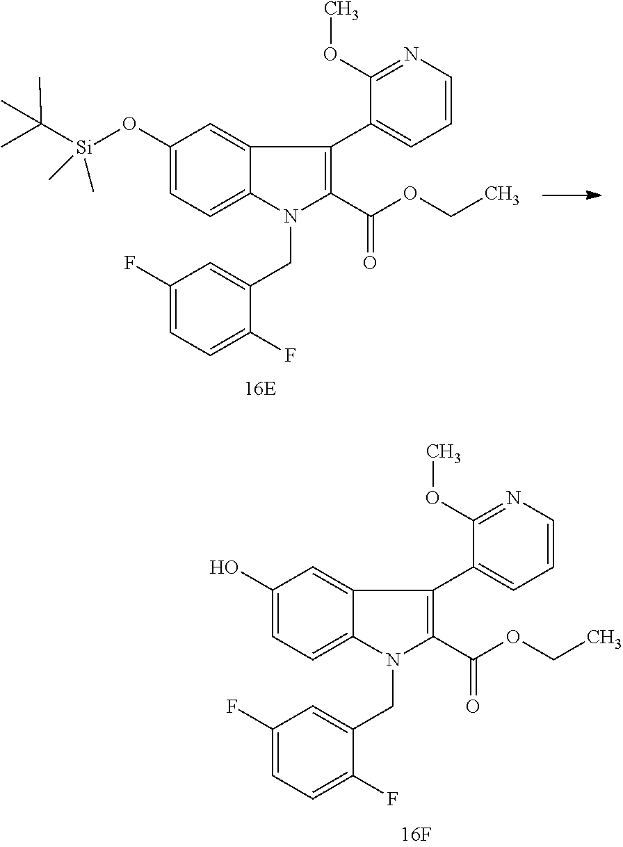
C1(O[Si](C(C)(C)C)(C)C)=CC=C2C(=C1)C(C1=CC=CN=C1OC)=C(C(OCC)=O)N2CC1=CC(F)=CC=C1F.C1(O)=CC=C2C(=C1)C(C1=CC=CN=C1OC)=C(C(OCC)=O)N2CC1=CC(F)=CC=C1F
